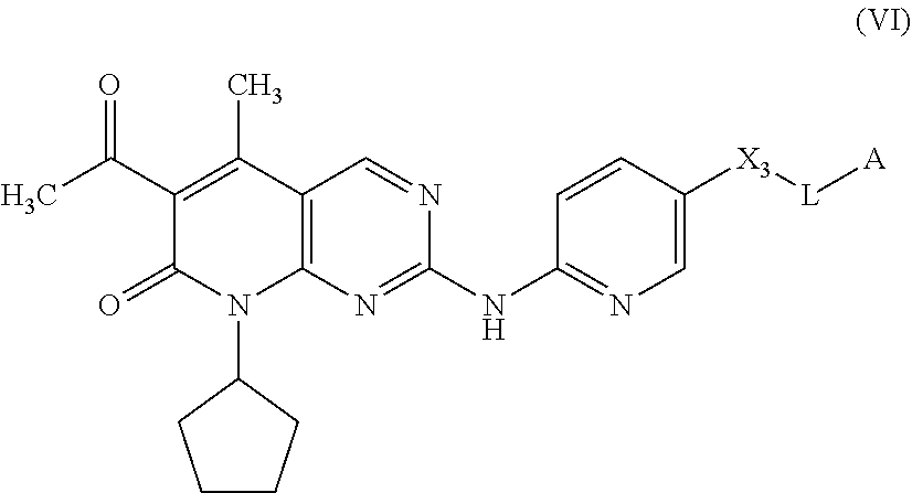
C1(C(C)=O)=C(C)C2=C(N(C3CCCC3)C1=O)N=C(NC1=NC=C([X3][L][A])C=C1)N=C2
